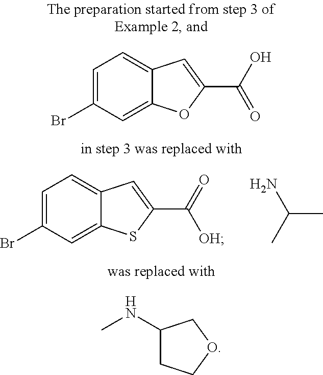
C12=CC(Br)=CC=C1C=C(C(=O)[OH])S2.CC(C)N.C12=CC(Br)=CC=C1C=C(C(O)=O)O2.C1(NC)CCOC1
